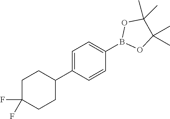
C1=C(B2OC(C)(C)C(C)(C)O2)C=CC(C2CCC(F)(F)CC2)=C1
